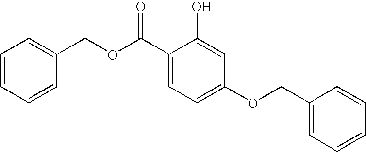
C1(C(OCC2=CC=CC=C2)=O)=CC=C(OCC2=CC=CC=C2)C=C1O
